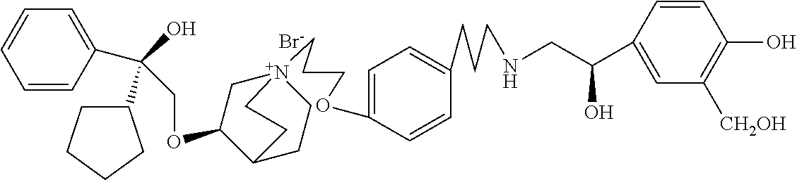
C(OC1C[N+]2(CCCOC3=CC=C(CCCNCC(C4=CC([CH2OH])=C(O)C=C4)O)C=C3)CCC1CC2)C(C1=CC=CC=C1)(O)C1CCCC1.[Br-]
